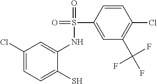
C1(Cl)=CC=C(S)C(NS(=O)(=O)C2=CC(C(F)(F)F)=C(Cl)C=C2)=C1
